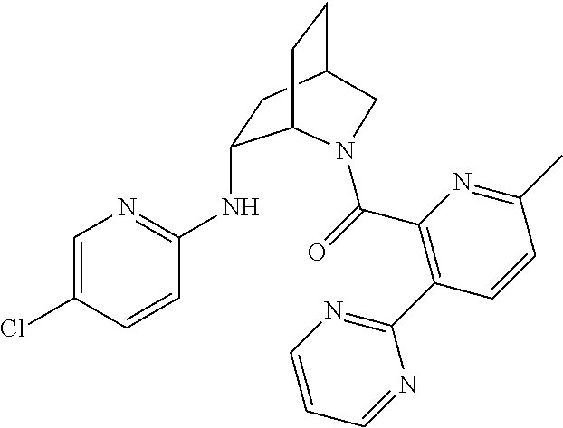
C1(NC2=NC=C(Cl)C=C2)CC2CCC1N(C(=O)C1=C(C3=NC=CC=N3)C=CC(C)=N1)C2
